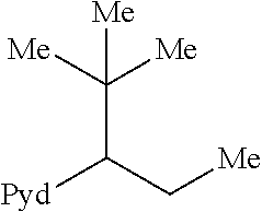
C(C([Me])([Me])[Me])(C[Me])[Pyd]
